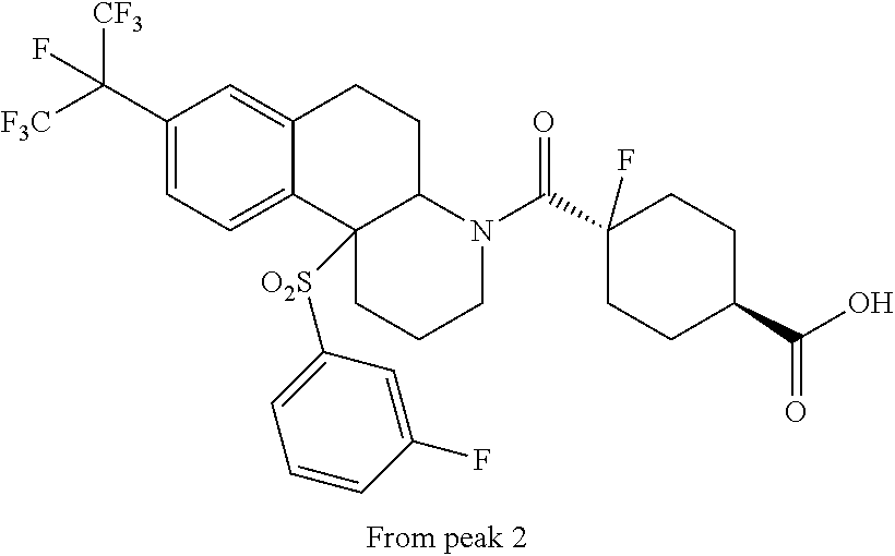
C1(C([CF3])([F3C])F)=CC=C2C(=C1)CCC1C2([O2S]C2=CC=CC(F)=C2)CCCN1C(C1(F)CCC(C(O)=O)CC1)=O
